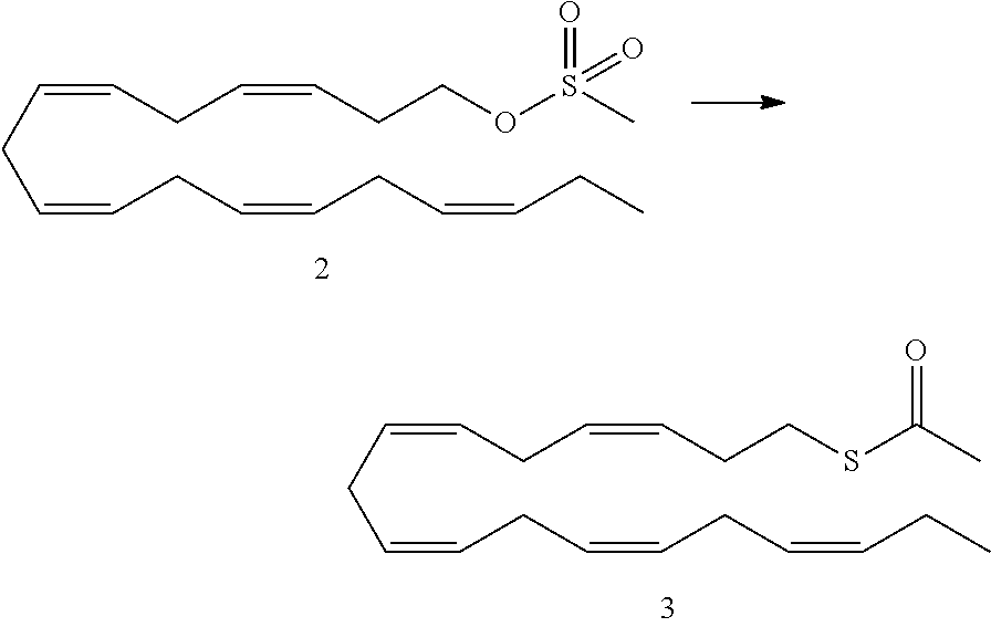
C(CC=CCC=CCC=CCC)=CCC=CCCOS(C)(=O)=O.C(CC=CCC=CCC=CCC)=CCC=CCCSC(C)=O
